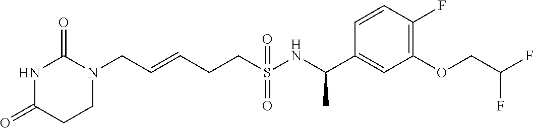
N1C(=O)CCN(CC=CCCS(NC(C2=CC(OCC(F)F)=C(F)C=C2)C)(=O)=O)C1=O
